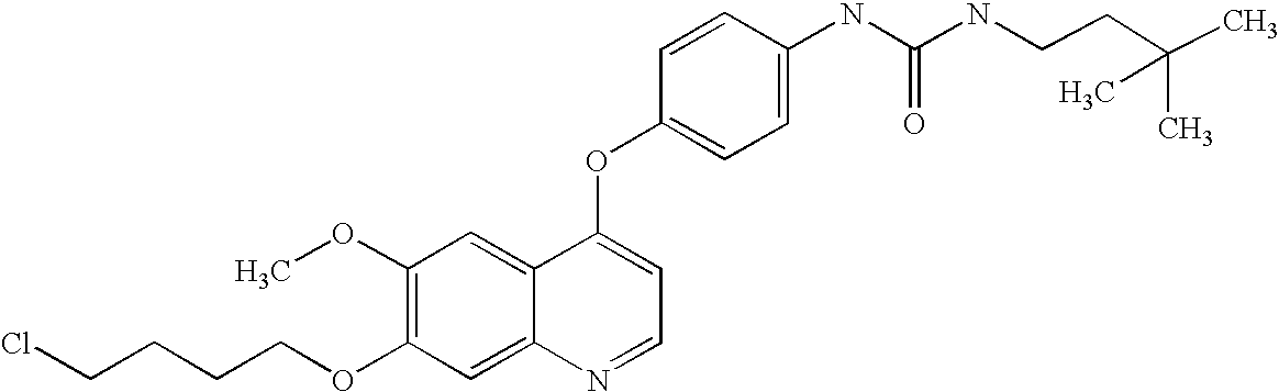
C1=CC(OC2=CC=NC3=CC(OCCCCCl)=C(OC)C=C23)=CC=C1NC(=O)NCCC(C)(C)C
